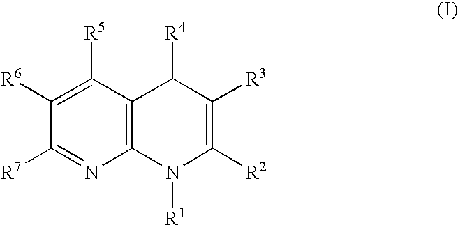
C12=C(C([R5])=C([R6])C([R7])=N1)C([R4])C([R3])=C([R2])N2[R1]
